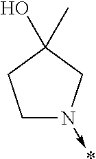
C1N(->*)CC(O)(C)C1
